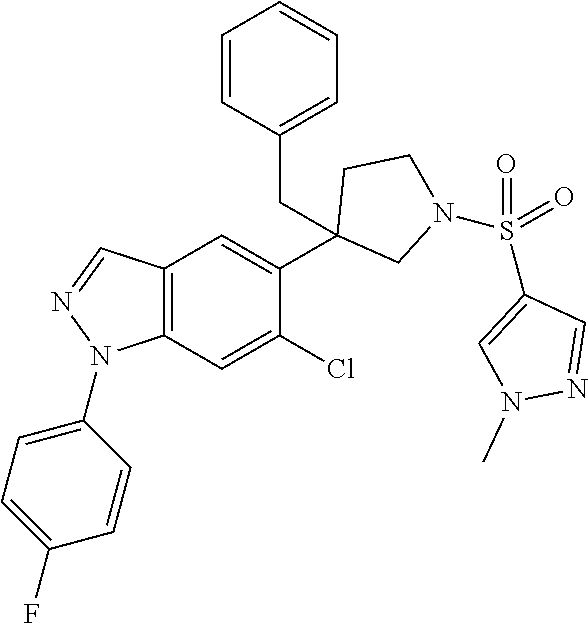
C12=C(C=C(Cl)C(C3(CC4=CC=CC=C4)CN(S(C4=CN(C)N=C4)(=O)=O)CC3)=C1)N(C1=CC=C(F)C=C1)N=C2
